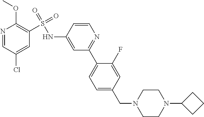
N1=CC(Cl)=CC(S(=O)(=O)NC2=CC(C3=CC=C(CN4CCN(C5CCC5)CC4)C=C3F)=NC=C2)=C1OC
